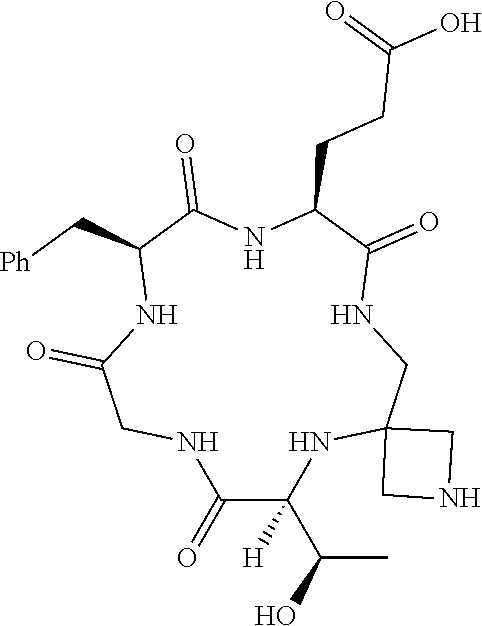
O=C1CNC(=O)C(C(C)O)([H])NC2(CNC2)CNC(=O)C(CCC(=O)O)NC(=O)C(C[Ph])N1
